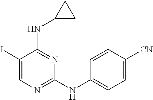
C1(I)=CN=C(NC2=CC=C([CN])C=C2)N=C1NC1CC1
